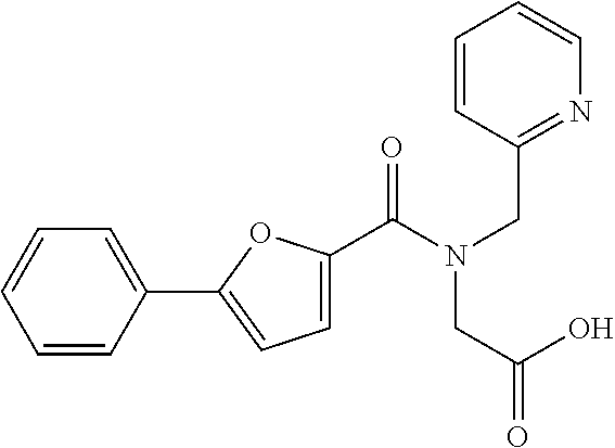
C1=CC(C2=CC=C(C(N(CC3=NC=CC=C3)CC(=O)O)=O)O2)=CC=C1
